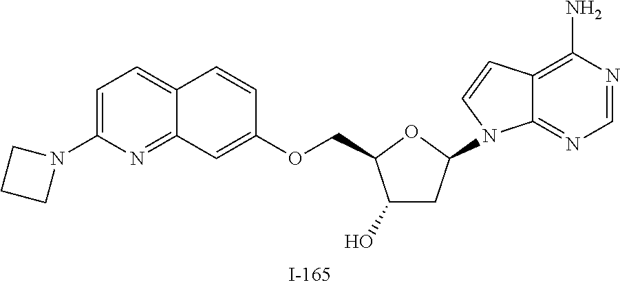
C1(O)CC(N2C3=NC=NC(N)=C3C=C2)OC1COC1=CC2=NC(N3CCC3)=CC=C2C=C1
